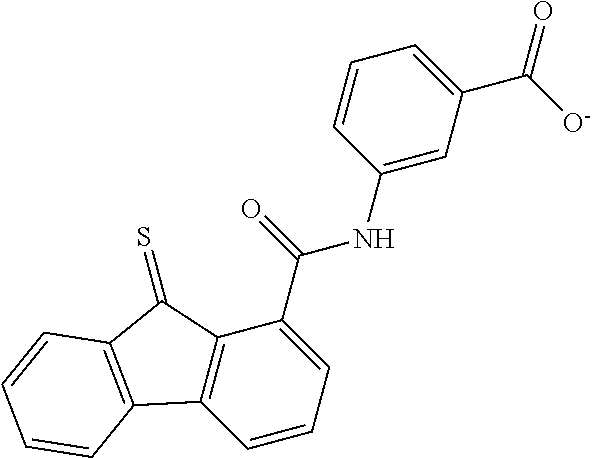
C1=CC=C(C(=O)NC2=CC(C([O-])=O)=CC=C2)C2=C1C1=C(C2=S)C=CC=C1
